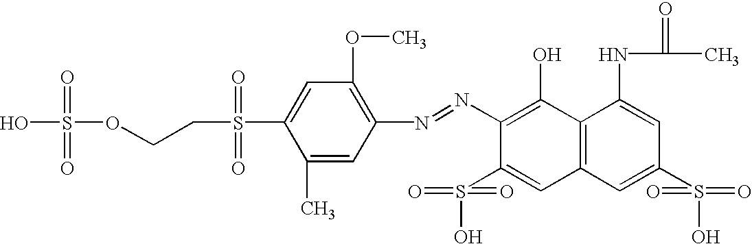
C1(N=NC2=C(OC)C=C(S(CCOS(=O)(=O)O)(=O)=O)C(C)=C2)=C(O)C2=C(C=C1S(O)(=O)=O)C=C(S(O)(=O)=O)C=C2NC(C)=O
